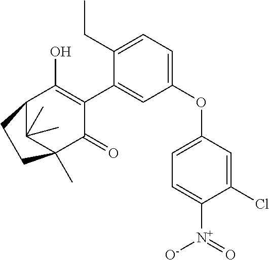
C1(OC2=CC=C([N+](=O)[O-])C(Cl)=C2)=CC=C(CC)C(C2=C(O)C3C(C)(C)C(C)(C2=O)CC3)=C1
